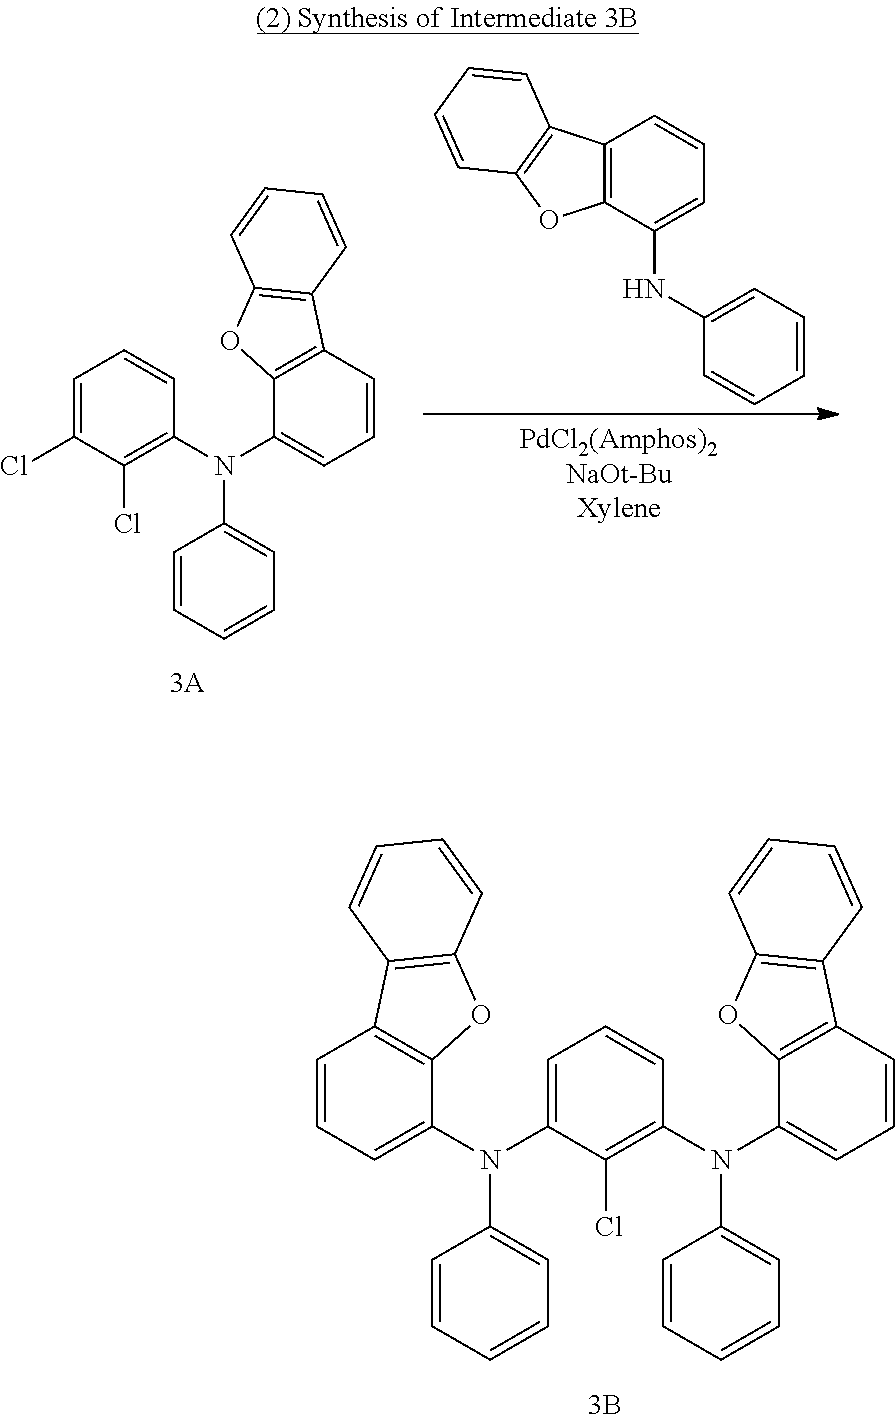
C1=C(N(C2=CC=CC=C2)C2=CC=CC3=C2OC2=C3C=CC=C2)C(Cl)=C(N(C2=CC=CC3=C2OC2=C3C=CC=C2)C2=CC=CC=C2)C=C1.C1=C(Cl)C(Cl)=C(N(C2=CC=CC3=C2OC2=C3C=CC=C2)C2=CC=CC=C2)C=C1.C12=C(C(NC3=CC=CC=C3)=CC=C1)OC1=C2C=CC=C1
